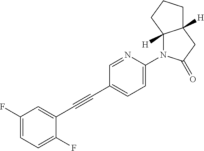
C1=NC(N2C3([H])C([H])(CC2=O)CCC3)=CC=C1C#CC1=CC(F)=CC=C1F
